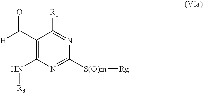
[H]C(C1=C(N[R3])N=C([S(O)m][Rg])N=C1[R1])=O
